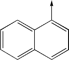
C1=CC=C2C(=C1)C(->C)=CC=C2
